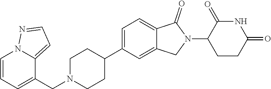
C1N(CC2=CC=CN3C2=CC=N3)CCC(C2=CC=C3C(=C2)CN(C2CCC(=O)NC2=O)C3=O)C1
